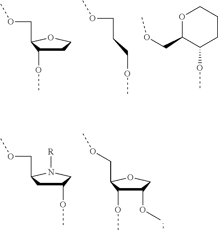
C1C(OC)C(COC)OC1.O(CCCOC)C.O1C(COC)C(OC)CCC1.C1(OC)C(OC)C(COC)OC1.C1(OC)CC(COC)N([R])C1
